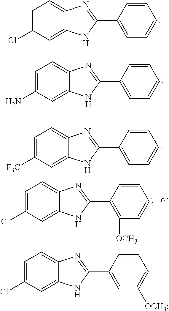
C1=C(Cl)C=C2C(=C1)N=C(C1=CC=CC=C1)N2.C1=C(N)C=C2C(=C1)N=C(C1=CC=CC=C1)N2.C1=C([F3C])C=C2C(=C1)N=C(C1=CC=CC=C1)N2.C1=C(Cl)C=C2C(=C1)N=C(C1=CC([OCH3])=CC=C1)N2.C1=C(Cl)C=C2C(=C1)N=C(C1=C([OCH3])C=CC=C1)N2
